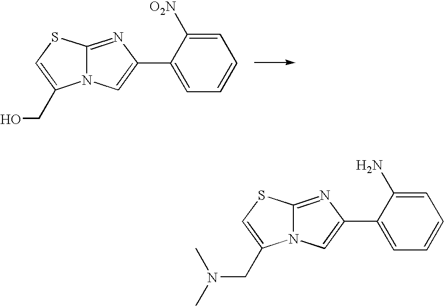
C12=NC(C3=CC=CC=C3[O2N])=CN1C(CO)=CS2.C12=NC(C3=CC=CC=C3N)=CN1C(CN(C)C)=CS2
